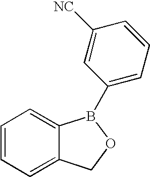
C1=CC=C2C(=C1)B(C1=CC=CC([NC])=C1)OC2
